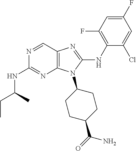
N1=CC2=C(N=C1NC(CC)C)N(C1CCC(C(=O)N)CC1)C(NC1=C(F)C=C(F)C=C1Cl)=N2
